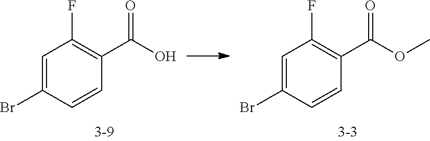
C1=C(Br)C=CC(C(O)=O)=C1F.C1=C(Br)C=CC(C(OC)=O)=C1F
